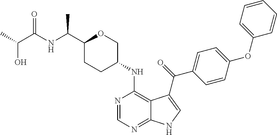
C1(C(NC(C(O)C)=O)C)CCC(NC2=C3C(=NC=N2)NC=C3C(=O)C2=CC=C(OC3=CC=CC=C3)C=C2)CO1
